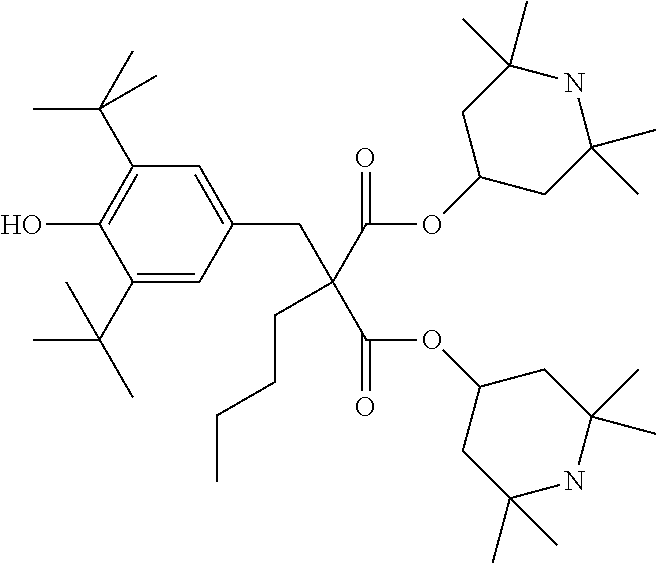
C1(C(C)(C)C)=CC(CC(C(OC2CC(C)(C)NC(C)(C)C2)=O)(CCCC)C(OC2CC(C)(C)NC(C)(C)C2)=O)=CC(C(C)(C)C)=C1O
